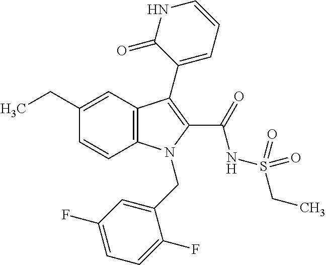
C1(CC)=CC2=C(C=C1)N(CC1=CC(F)=CC=C1F)C(C(NS(CC)(=O)=O)=O)=C2C1=CC=CNC1=O
